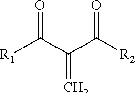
[R1]C(C(C([R2])=O)=C)=O
